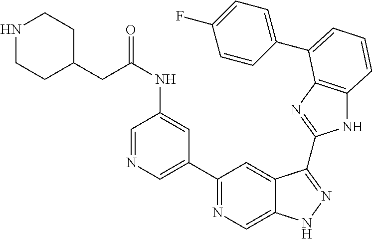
C1(C2=NC=C3C(=C2)C(C2=NC4=C(N2)C=CC=C4C2=CC=C(F)C=C2)=NN3)=CN=CC(NC(CC2CCNCC2)=O)=C1
